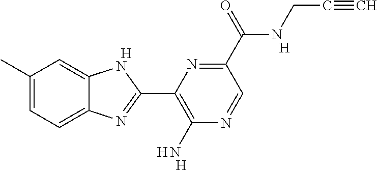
[H].C1(C)=CC=C2C(=C1)NC(C1=C(N)N=CC(C(NCC#C)=O)=N1)=N2.[H].[H].[H]
